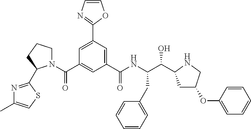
C1(C(NC(C(O)C2CC(OC3=CC=CC=C3)CN2)CC2=CC=CC=C2)=O)=CC(C2=NC=CO2)=CC(C(N2CCCC2C2=NC(C)=CS2)=O)=C1
